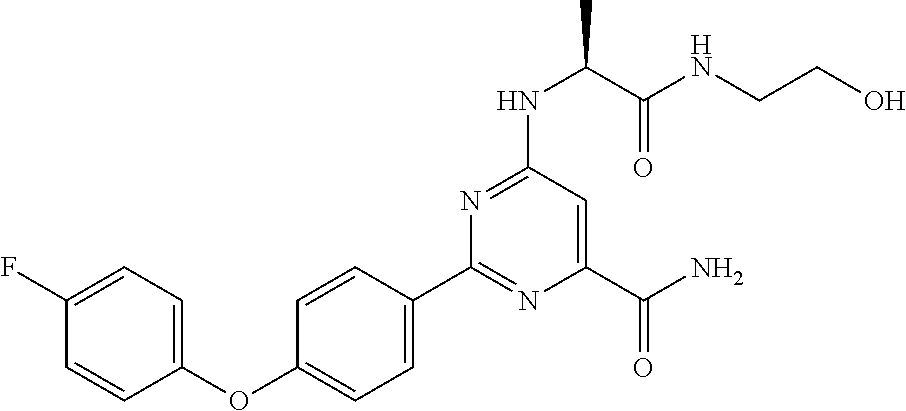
C1(C2=NC(C(N)=O)=CC(NC(C(=O)NCCO)C)=N2)=CC=C(OC2=CC=C(F)C=C2)C=C1
